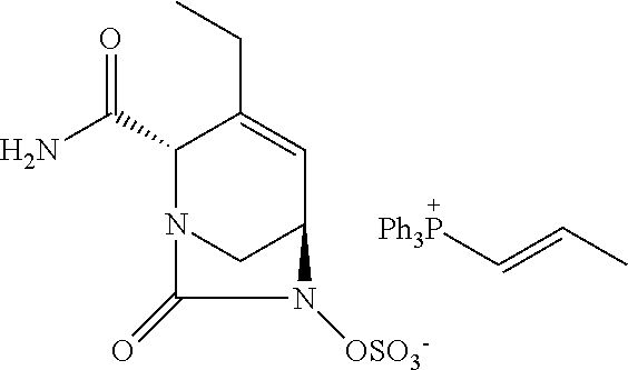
N12CC(C=C(CC)C1C(N)=O)N([OSO3-])C2=O.[Ph3P]C=CC
